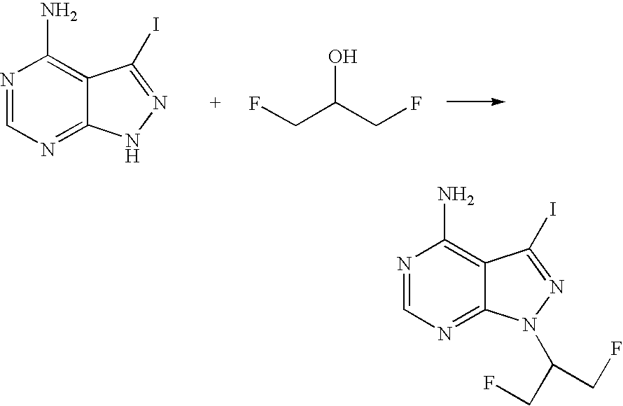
N1=CN=C2C(=C1N)C(I)=NN2.FCC(CF)O.N1=CN=C2C(=C1N)C(I)=NN2C(CF)CF
